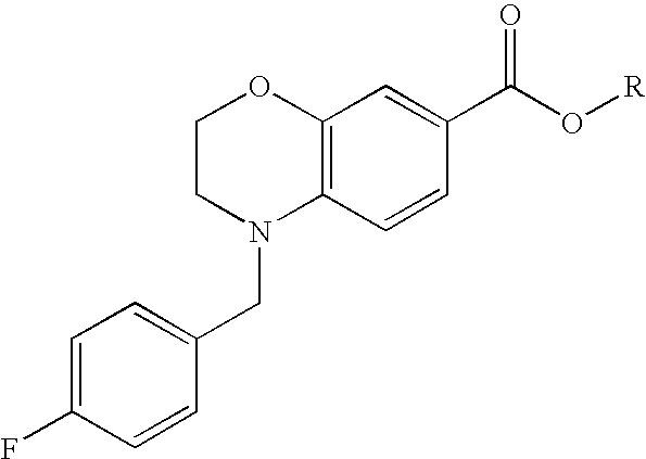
C1CN(CC2=CC=C(F)C=C2)C2=C(O1)C=C(C(O[R])=O)C=C2
